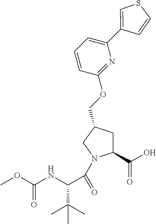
COC(NC(C(C)(C)C)C(=O)N1C(C(O)=O)CC(COC2=NC(C3=CSC=C3)=CC=C2)C1)=O
